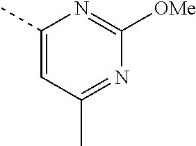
C1(C)=CC(C)=NC([OMe])=N1
